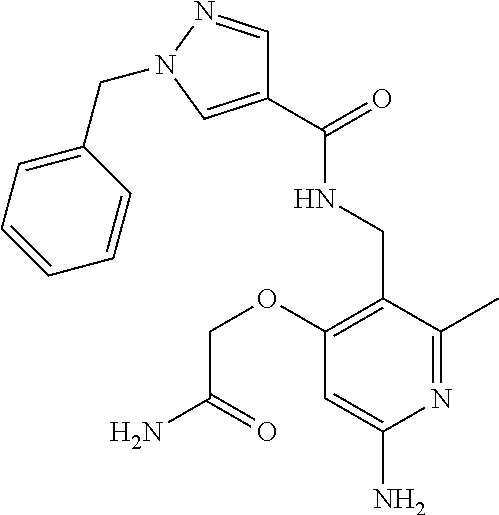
C1=C(N)N=C(C)C(CNC(=O)C2=CN(CC3=CC=CC=C3)N=C2)=C1OCC(N)=O
